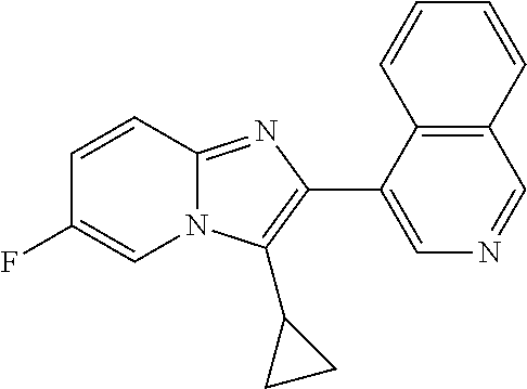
C1=CC2=NC(C3=CN=CC4=C3C=CC=C4)=C(C3CC3)N2C=C1F
